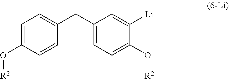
C1=C(O[R2])C=CC(CC2=CC=C(O[R2])C([Li])=C2)=C1
